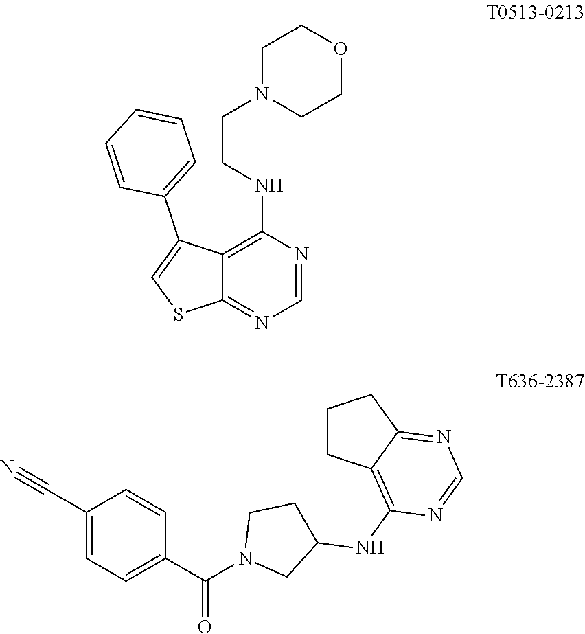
C12=C(NCCN3CCOCC3)N=CN=C1SC=C2C1=CC=CC=C1.C1(C#N)=CC=C(C(N2CC(NC3=C4CCCC4=NC=N3)CC2)=O)C=C1
